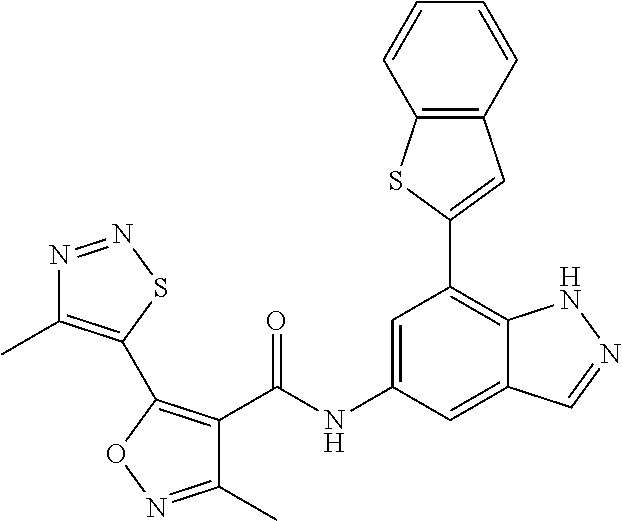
C1=C(NC(=O)C2=C(C3=C(C)N=NS3)ON=C2C)C=C2C(=C1C1=CC3=C(S1)C=CC=C3)NN=C2
